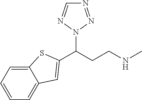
C(CCNC)(N1N=NC=N1)C1=CC2=CC=CC=C2S1
